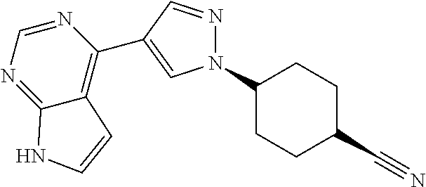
C1(N2N=CC(C3=C4C(=NC=N3)NC=C4)=C2)CCC(C#N)CC1
